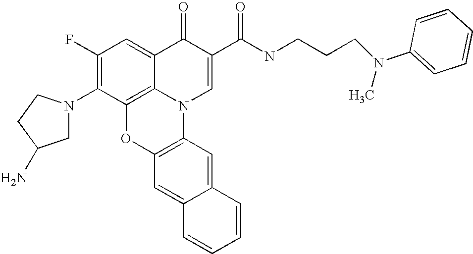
C1(F)=C(N2CC(N)CC2)C2=C3C(=C1)C(=O)C(C(NCCCN(C1=CC=CC=C1)C)=O)=CN3C1=C(O2)C=C2C(=C1)C=CC=C2
